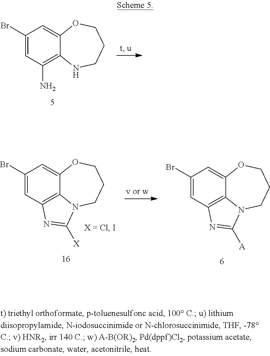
C1(Br)=CC(N)=C2C(=C1)OCCCN2.C1(Br)=CC2=C3C(=C1)OCCCN3C([X])=N2.C1(Br)=CC2=C3C(=C1)OCCCN3C([A])=N2
